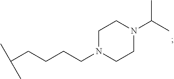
C(CCCCN1CCN(C(C)C)CC1)(C)C
